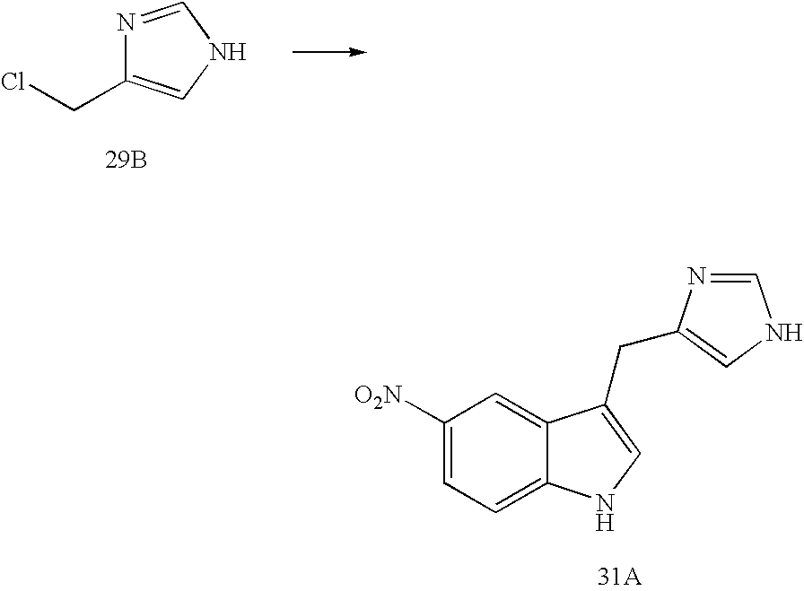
N1=CNC=C1CCl.[29B].C1([O2N])=CC=C2C(=C1)C(CC1=CNC=N1)=CN2.[31A]
